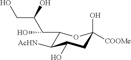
C1(C(C(CO)O)O)C([AcHN])C(O)CC(O)([COOMe])O1
